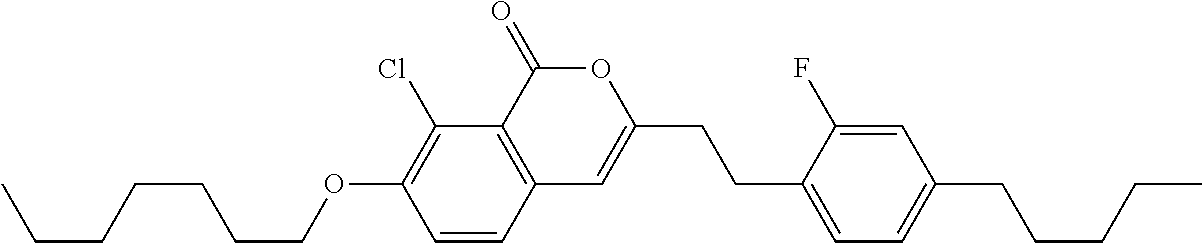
C12=C(C(=O)OC(CCC3=CC=C(CCCCC)C=C3F)=C1)C(Cl)=C(OCCCCCCC)C=C2
